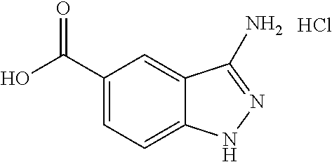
C1=C(C(O)=O)C=C2C(=C1)NN=C2N.Cl
